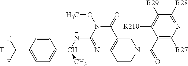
C1=C(C(F)(F)F)C=CC(C(NC2=NC3=C(C(=O)N2OC)CN(C(C2=C([R27])N=C([R28])C([R29])=C2[R210])=O)CC3)C)=C1
